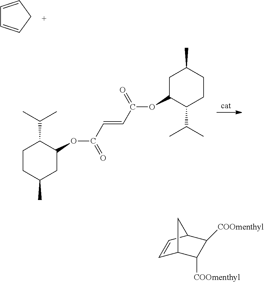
C1=CCC=C1.C(C=CC(OC1CC(C)CCC1C(C)C)=O)(OC1CC(C)CCC1C(C)C)=O.C1=CC2C([COOmenthyl])C([COOmenthyl])C1C2
